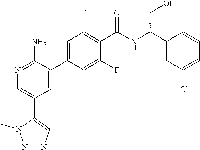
N1=C(N)C(C2=CC(F)=C(C(NC(C3=CC(Cl)=CC=C3)CO)=O)C(F)=C2)=CC(C2=CN=NN2C)=C1
